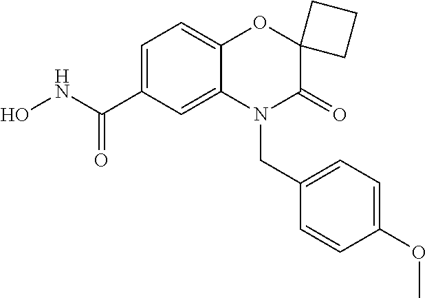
C1=C(C(NO)=O)C=C2C(=C1)OC1(C(=O)N2CC2=CC=C(OC)C=C2)CCC1
